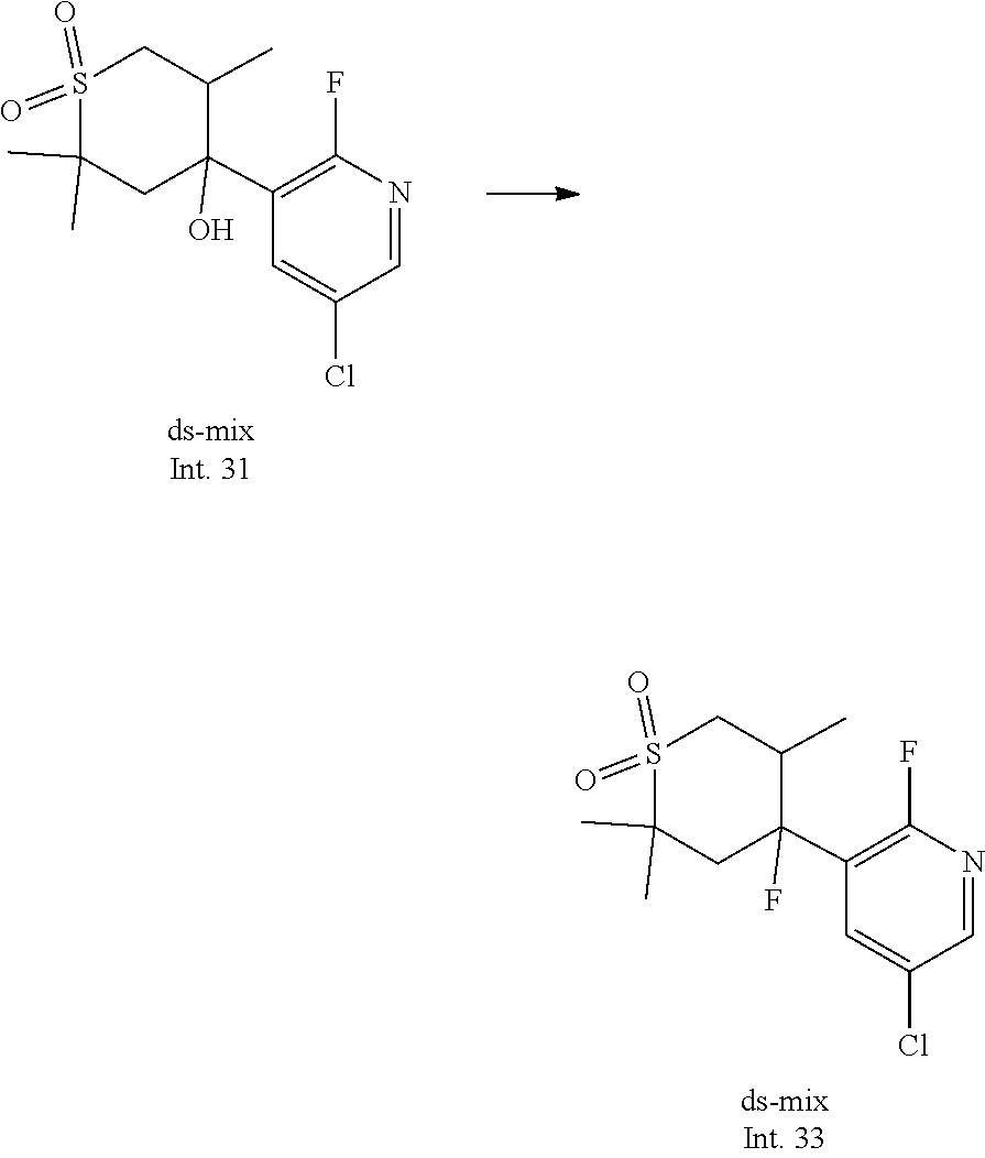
O=S1(=O)C(C)(C)CC(C2=C(F)N=CC(Cl)=C2)(O)C(C)C1.O=S1(=O)C(C)(C)CC(C2=C(F)N=CC(Cl)=C2)(F)C(C)C1
